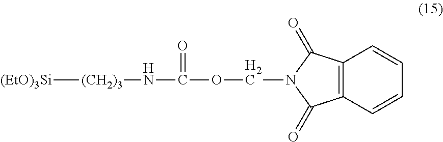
[(EtO)3Si][(CH2)3]NC(OCN1C(=O)C2=C(C1=O)C=CC=C2)=O
